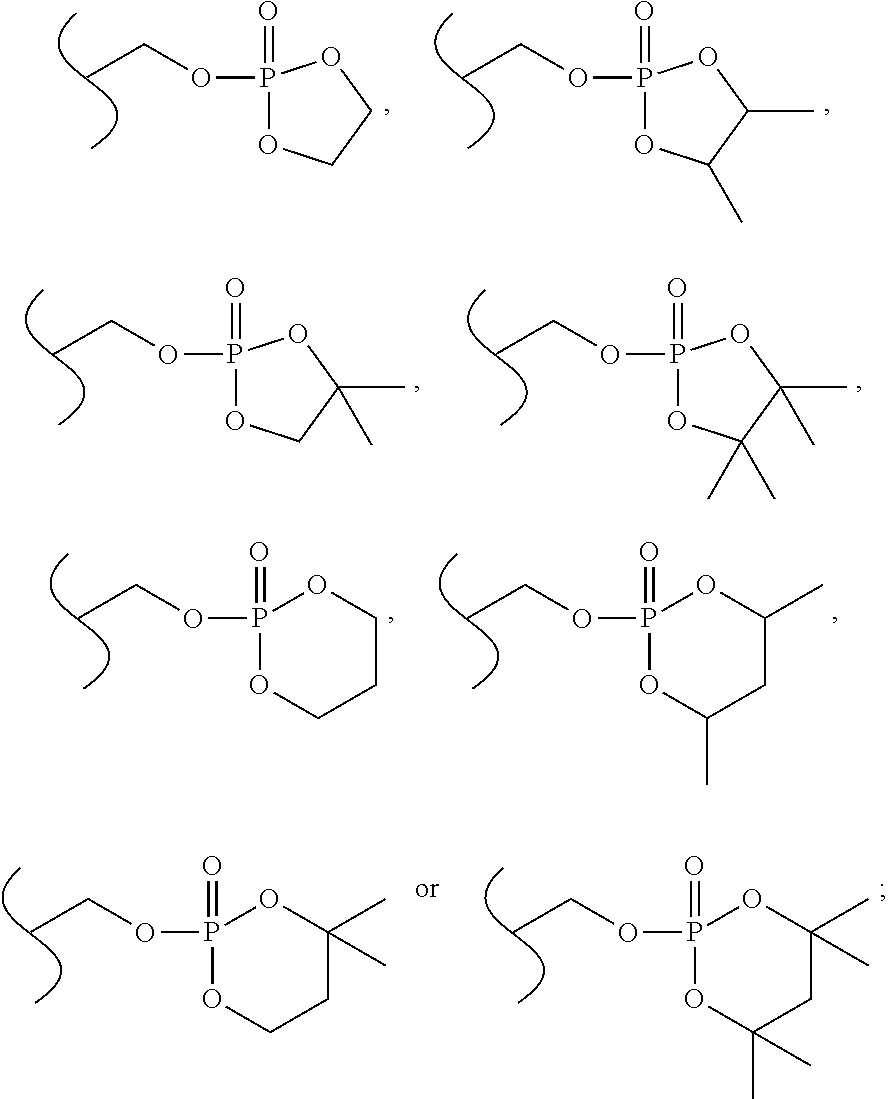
O(CC)P1(=O)OCCO1.O(CC)P1(=O)OC(C)C(C)O1.O(CC)P1(=O)OCC(C)(C)O1.O(CC)P1(=O)OC(C)(C)C(C)(C)O1.O(CC)P1(=O)OCCCO1.O(CC)P1(=O)OC(C)CC(C)O1.O(CC)P1(=O)OCCC(C)(C)O1.O(CC)P1(=O)OC(C)(C)CC(C)(C)O1
